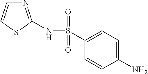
N1=C(NS(C2=CC=C(N)C=C2)(=O)=O)SC=C1
